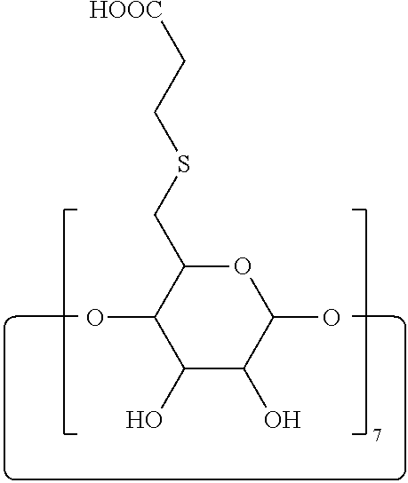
C1(O)C(O)C(O)OC(CSCC[HOOC])C1O
